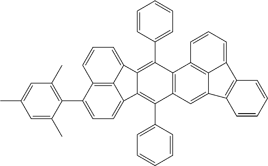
C1=C(C)C(C2=CC=C3C4=C2C=CC=C4C2=C(C4=CC=CC=C4)C4=C(C(C5=CC=CC=C5)=C32)C=C2C3=C4C=CC=C3C3=C2C=CC=C3)=C(C)C=C1C
